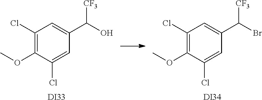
C1(Cl)=C(OC)C(Cl)=CC(C(Br)[CF3])=C1.[DI34].C1(Cl)=C(OC)C(Cl)=CC(C(O)[CF3])=C1.[DI33]
